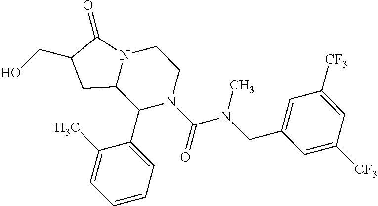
N12C(C(C3=CC=CC=C3C)N(C(=O)N(CC3=CC([CF3])=CC([CF3])=C3)C)CC1)CC(CO)C2=O
